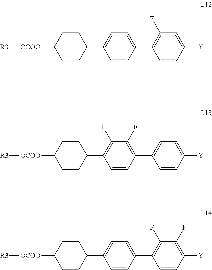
C1CC([OCOO][R3])CCC1C1=CC=C(C2=C(F)C=C([Y])C=C2)C=C1.C1CC([OCOO][R3])CCC1C1=C(F)C(F)=C(C2=CC=C([Y])C=C2)C=C1.C1CC([OCOO][R3])CCC1C1=CC=C(C2=C(F)C(F)=C([Y])C=C2)C=C1
